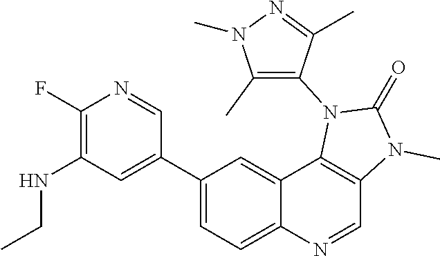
C1(F)=C(NCC)C=C(C2=CC=C3C(=C2)C2=C(C=N3)N(C)C(=O)N2C2=C(C)N(C)N=C2C)C=N1
